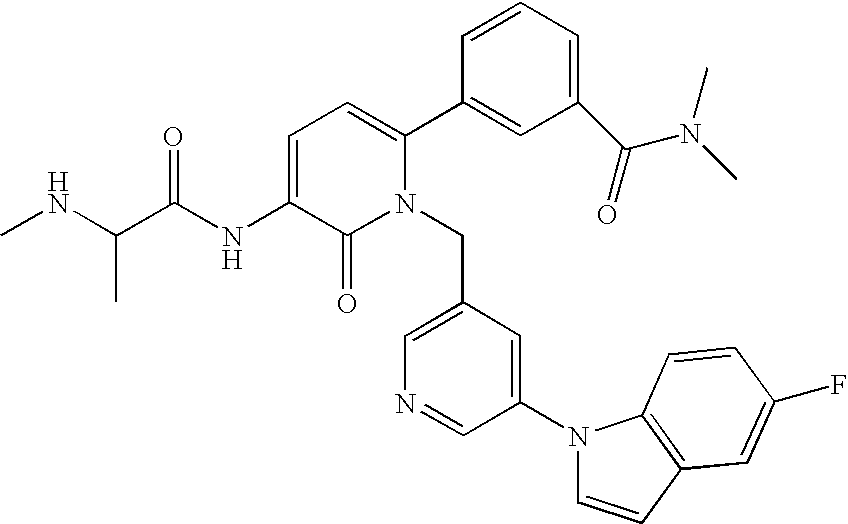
C1=C(NC(C(NC)C)=O)C(=O)N(CC2=CN=CC(N3C=CC4=C3C=CC(F)=C4)=C2)C(C2=CC(C(=O)N(C)C)=CC=C2)=C1
